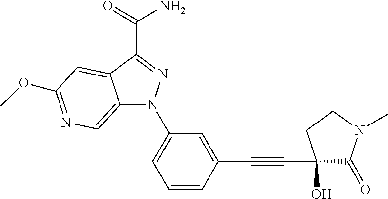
C12=CN=C(OC)C=C1C(C(=O)N)=NN2C1=CC=CC(C#CC2(O)C(=O)N(C)CC2)=C1
